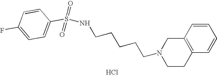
Cl.C(CCCCN1CCC2=C(C1)C=CC=C2)NS(C1=CC=C(F)C=C1)(=O)=O
